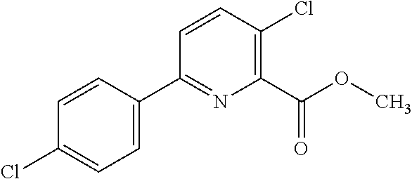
C1=C(C2=NC(C(OC)=O)=C(Cl)C=C2)C=CC(Cl)=C1
